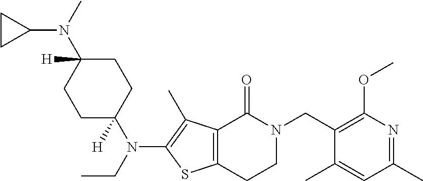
N(C1([H])CCC(N(CC)C2=C(C)C3=C(S2)CCN(CC2=C(OC)N=C(C)C=C2C)C3=O)([H])CC1)(C1CC1)C
